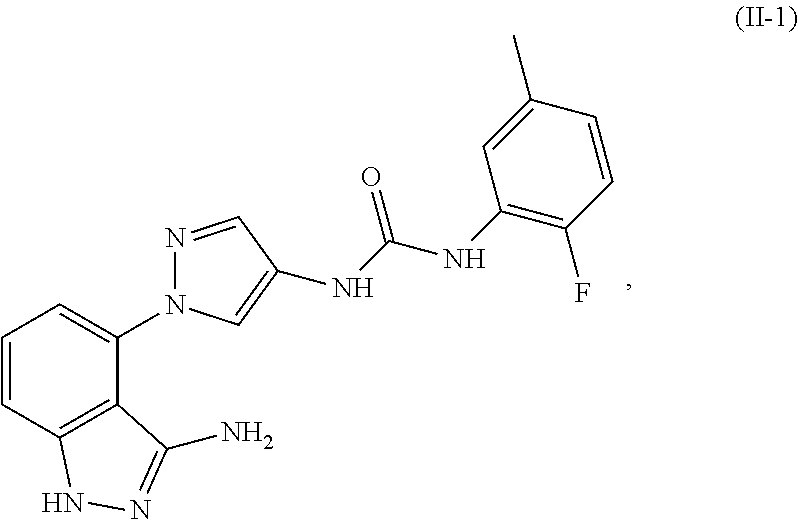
C12=C(C(N3N=CC(NC(=O)NC4=C(F)C=CC(C)=C4)=C3)=CC=C1)C(N)=NN2
